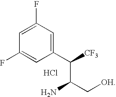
C1(F)=CC(F)=CC(C(C(C[OH])N)[CF3])=C1.Cl
